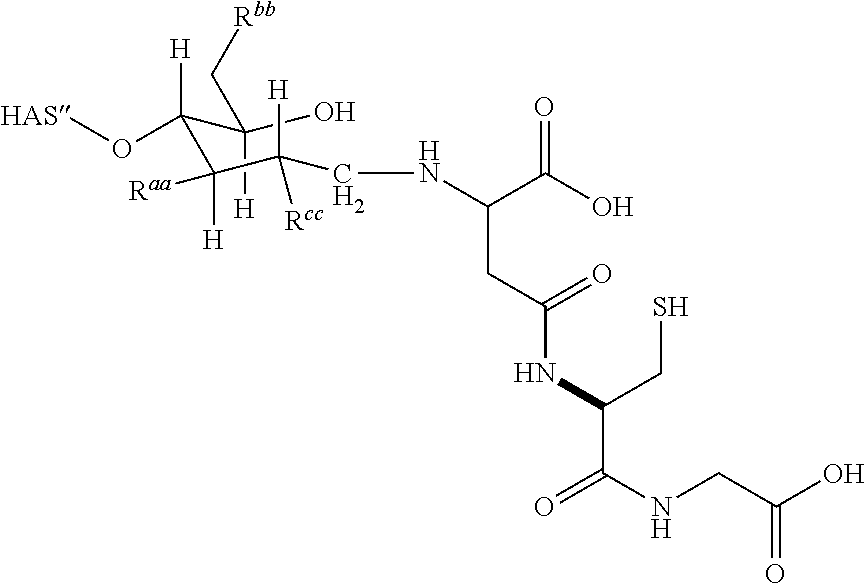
C(O)(C[Rbb])([H])C(C(C(CNC(C(O)=O)CC(=O)NC(CS)C(=O)NCC(O)=O)([H])[Rcc])([H])[Raa])([H])O[HAS]
